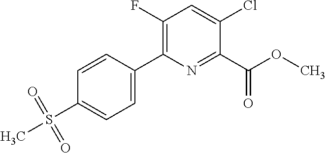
COC(C1=NC(C2=CC=C(S(=O)(=O)C)C=C2)=C(F)C=C1Cl)=O
